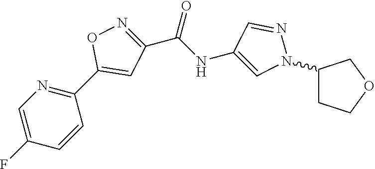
C1=C(F)C=CC(C2=CC(C(=O)NC3=CN(C4CCOC4)N=C3)=NO2)=N1
